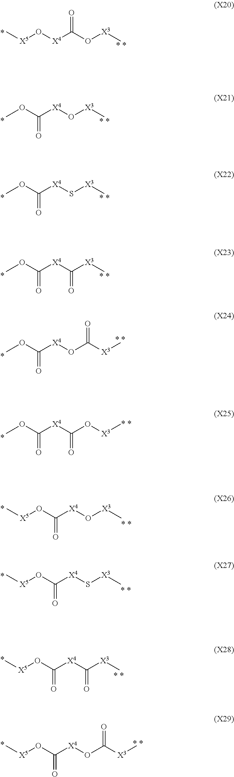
[X4](C(O[X3]C)=O)O[X5]C.C([X4]O[X3]C)(O[X5]C)=O.C([X4]S[X3]C)(O[X5]C)=O.C([X4]C([X3]C)=O)(O[X5]C)=O.C([X4]OC([X3]C)=O)(O[X5]C)=O.C([X4]O[X3]C)(OC)=O.C([X4]S[X3]C)(OC)=O.C([X4]C([X3]C)=O)(OC)=O.C([X4]OC([X3]C)=O)(OC)=O.C([X4]C(O[X3]C)=O)(OC)=O
